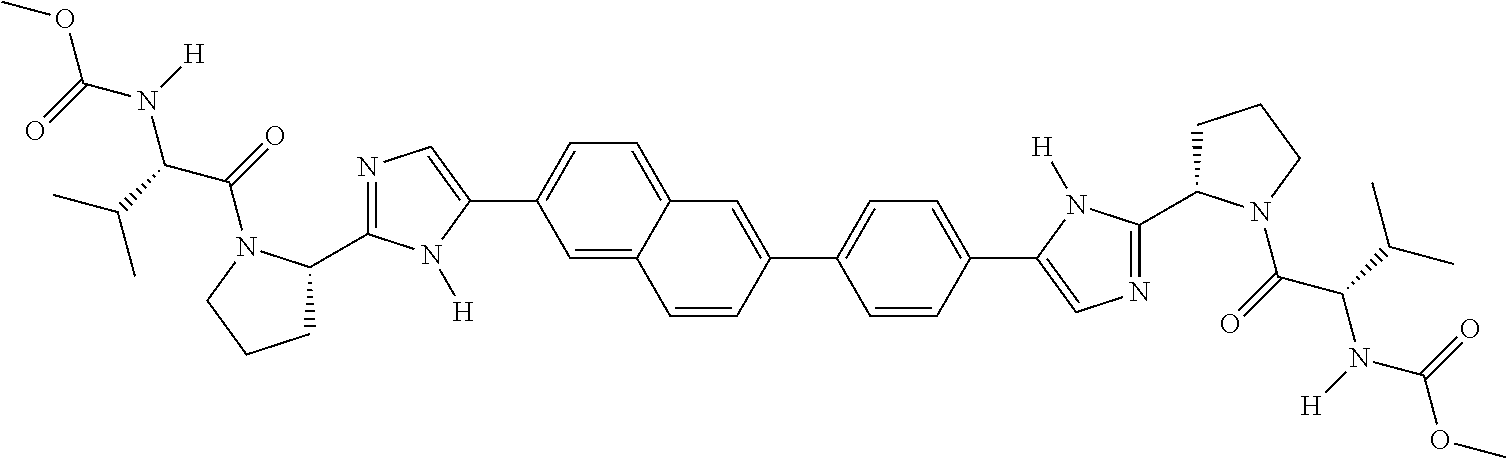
C1=C2C(=CC=C1C1=CN=C(C3CCCN3C(=O)C(C(C)C)N(C(OC)=O)[H])N1[H])C=C(C1=CC=C(C3=CN=C(C4CCCN4C(=O)C(C(C)C)N(C(OC)=O)[H])N3[H])C=C1)C=C2
